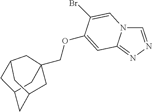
C12CC3(COC4=CC5=NN=CN5C=C4Br)CC(CC(C1)C3)C2
